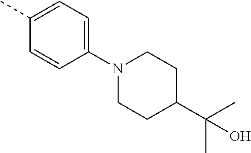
N1(C2=CC=C(C)C=C2)CCC(C(C)(C)O)CC1
